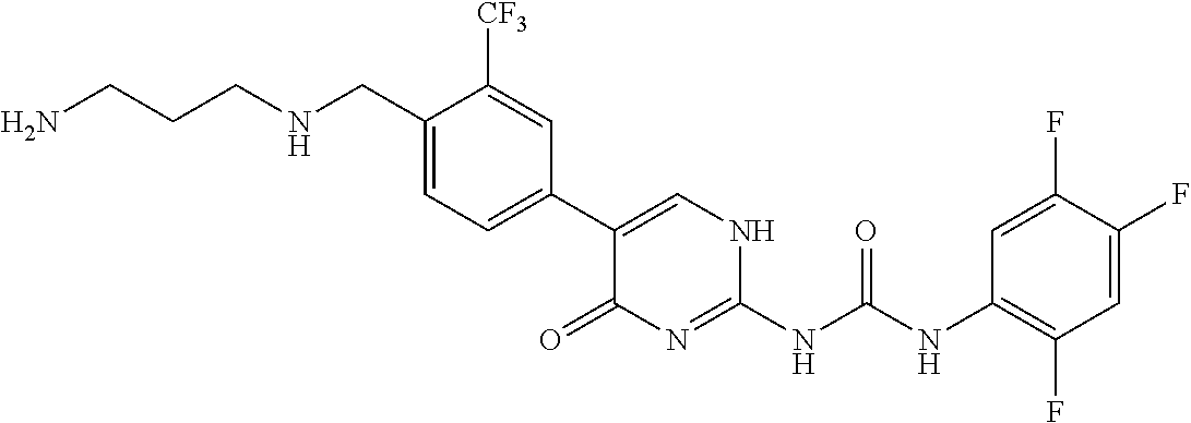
NCCCNCC1=CC=C(C2=CNC(NC(NC3=C(F)C=C(F)C(F)=C3)=O)=NC2=O)C=C1[CF3]
